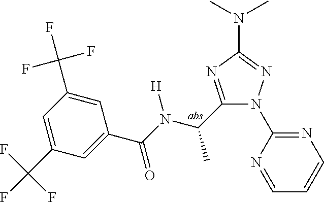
C1(C(N(C(C2=CC(C(F)(F)F)=CC(C(F)(F)F)=C2)=O)[H])C)=NC(N(C)C)=NN1C1=NC=CC=N1
